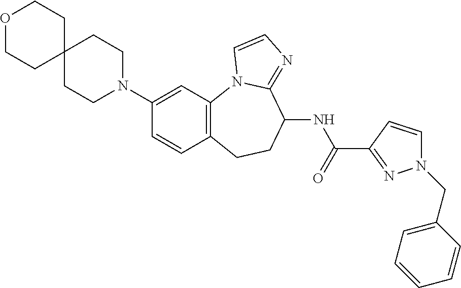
C1(N2CCC3(CC2)CCOCC3)=CC2=C(C=C1)CCC(NC(=O)C1=NN(CC3=CC=CC=C3)C=C1)C1=NC=CN21
